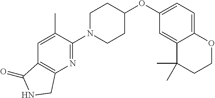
C1(N2CCC(OC3=CC=C4C(=C3)C(C)(C)CCO4)CC2)=NC2=C(C=C1C)C(=O)NC2
